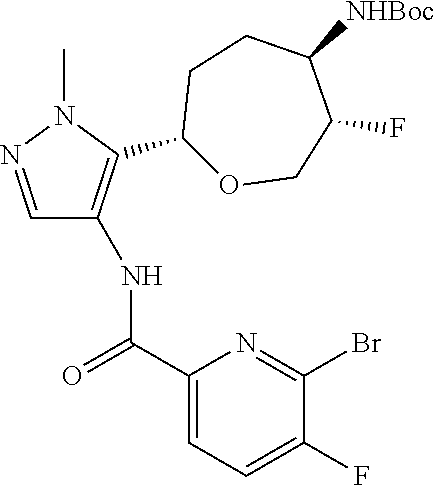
C1=NN(C)C(C2OCC(F)C([NHBoc])CC2)=C1NC(C1=CC=C(F)C(Br)=N1)=O
